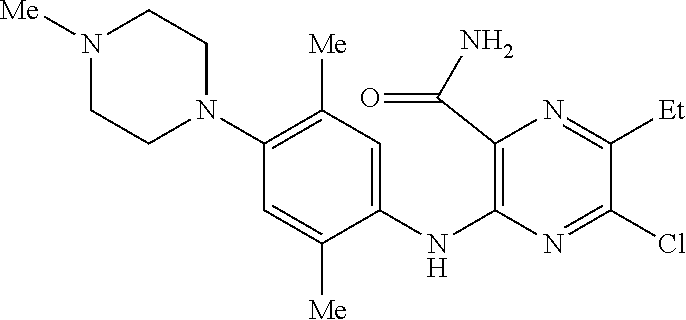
C1(NC2=C(C(N)=O)N=C([Et])C(Cl)=N2)=CC([Me])=C(N2CCN([Me])CC2)C=C1[Me]
